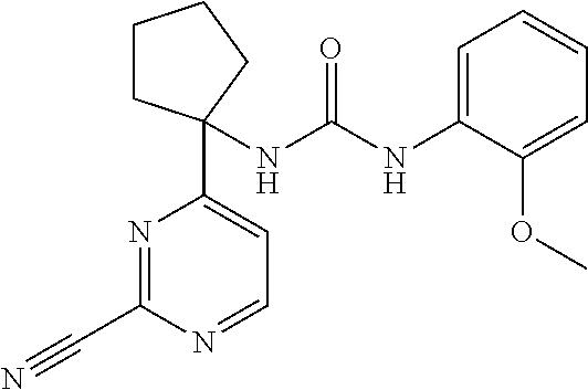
N(C(NC1=CC=CC=C1OC)=O)C1(C2=CC=NC(C#N)=N2)CCCC1
